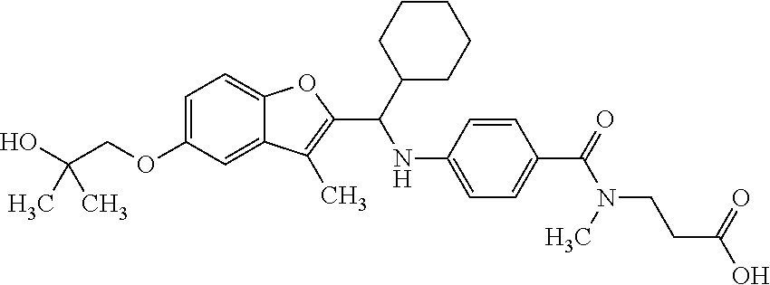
C1=C(OCC(O)(C)C)C=C2C(=C1)OC(C(NC1=CC=C(C(=O)N(CCC(O)=O)C)C=C1)C1CCCCC1)=C2C
